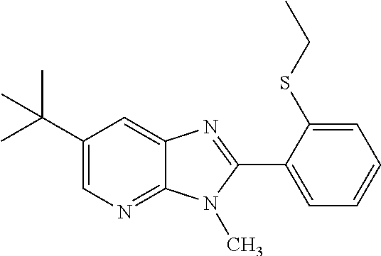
C1(C(C)(C)C)=CN=C2C(=C1)N=C(C1=CC=CC=C1SCC)N2C
